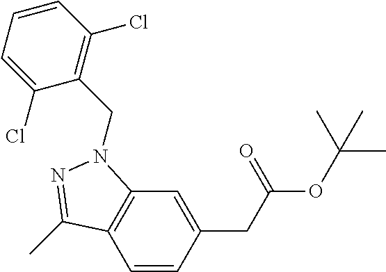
C1=CC(CC(=O)OC(C)(C)C)=CC2=C1C(C)=NN2CC1=C(Cl)C=CC=C1Cl
